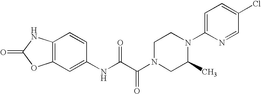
O=C1OC2=C(N1)C=CC(NC(C(N1CC(C)N(C3=CC=C(Cl)C=N3)CC1)=O)=O)=C2
